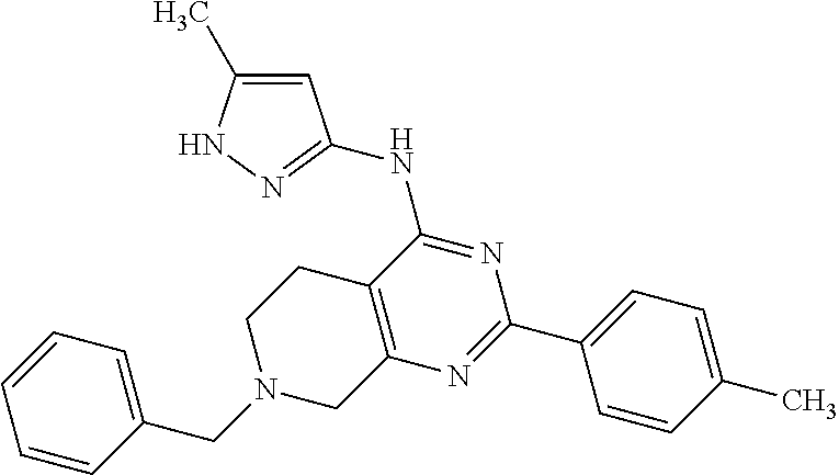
N(C1=NC(C2=CC=C(C)C=C2)=NC2=C1CCN(CC1=CC=CC=C1)C2)C1=NNC(C)=C1
